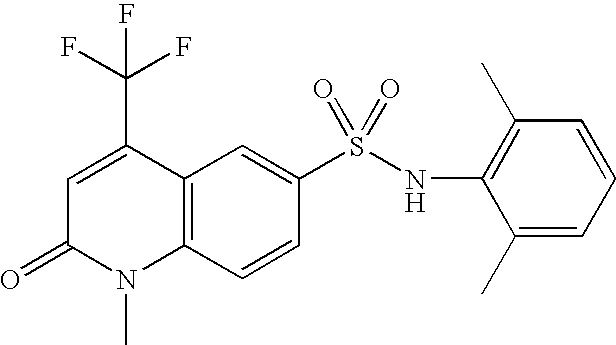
C12=C(C=CC(S(NC3=C(C)C=CC=C3C)(=O)=O)=C1)N(C)C(=O)C=C2C(F)(F)F
